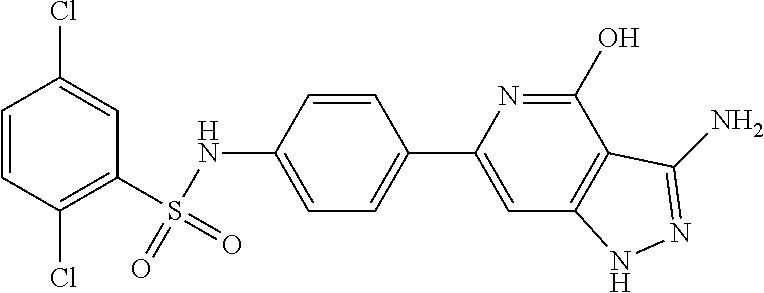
C1=CC(Cl)=C(S(NC2=CC=C(C3=CC4=C(C(O)=N3)C(N)=NN4)C=C2)(=O)=O)C=C1Cl
